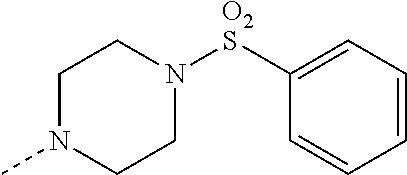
C1N(C)CCN([O2S]C2=CC=CC=C2)C1
